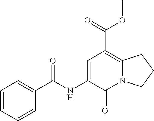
C1=CC=CC(C(NC2=CC(C(=O)OC)=C3N(C2=O)CCC3)=O)=C1
